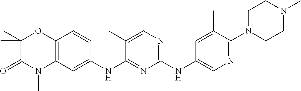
C1(NC2=CN=C(N3CCN(C)CC3)C(C)=C2)=NC=C(C)C(NC2=CC3=C(C=C2)OC(C)(C)C(=O)N3C)=N1
